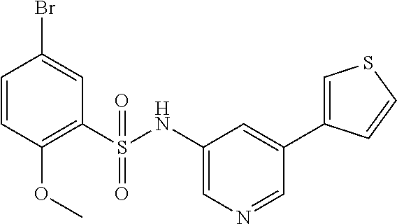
C1=CC(OC)=C(S(NC2=CN=CC(C3=CSC=C3)=C2)(=O)=O)C=C1Br
